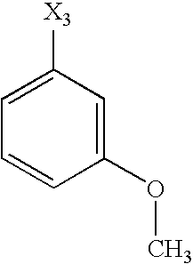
C1([X3])=CC=CC(OC)=C1
